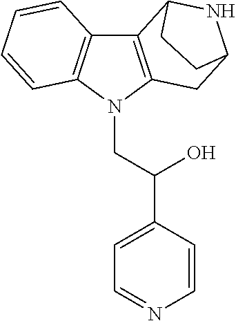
C12=C(N(CC(C3=CC=NC=C3)O)C3=C1C=CC=C3)CC1NC2CC1
